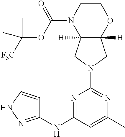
C12([H])C([H])(CN(C3=NC(C)=CC(NC4=NNC=C4)=N3)C1)N(C(OC([F3C])(C)C)=O)CCO2
